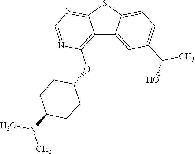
C12=C(OC3CCC(N(C)C)CC3)N=CN=C1SC1=CC=C(C(C)O)C=C21
